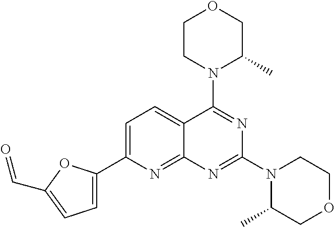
C1CN(C2=NC(N3C(C)COCC3)=NC3=NC(C4=CC=C(C=O)O4)=CC=C23)C(C)CO1
